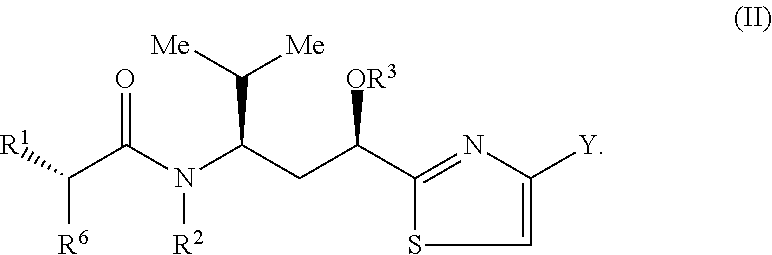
[R6]C(C(N([R2])C(CC(C1=NC([Y])=CS1)[OR3])C([Me])[Me])=O)[R1]
